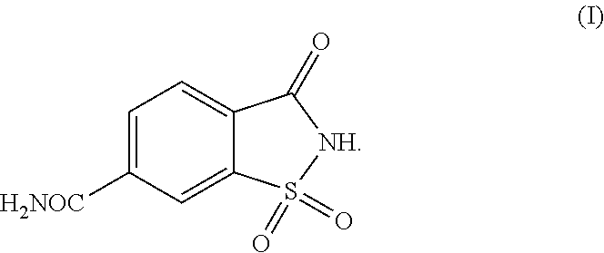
C1=C([H2NOC])C=C2C(=C1)C(=O)[NH]S2(=O)=O
